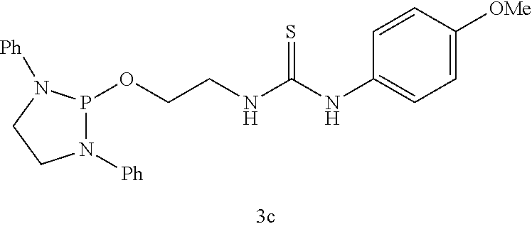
N1([Ph])P(OCCNC(NC2=CC=C([OMe])C=C2)=S)N([Ph])CC1
